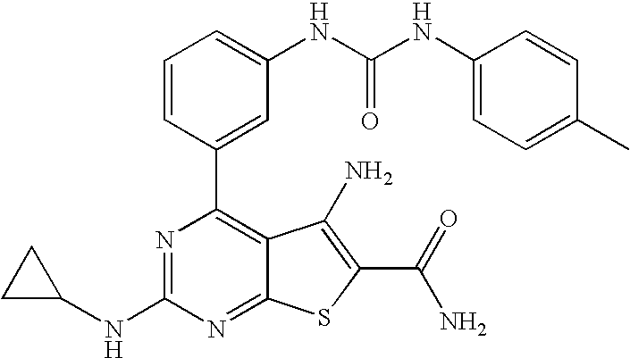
C1(C2=CC(NC(NC3=CC=C(C)C=C3)=O)=CC=C2)=C2C(=NC(NC3CC3)=N1)SC(C(N)=O)=C2N
